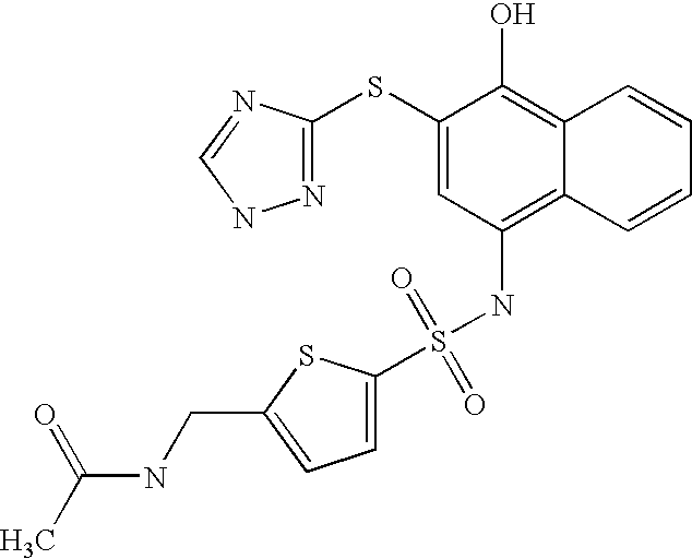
S(NC1=C2C(=C(O)C(SC3=NNC=N3)=C1)C=CC=C2)(=O)(=O)C1=CC=C(CNC(C)=O)S1
